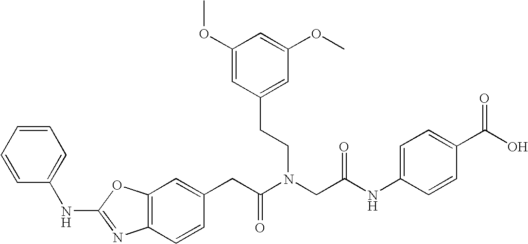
C1=C(CC(N(CC(NC2=CC=C(C(O)=O)C=C2)=O)CCC2=CC(OC)=CC(OC)=C2)=O)C=CC2=C1OC(NC1=CC=CC=C1)=N2
